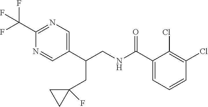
C1(C(F)(F)F)=NC=C(C(CNC(C2=CC=CC(Cl)=C2Cl)=O)CC2(F)CC2)C=N1
